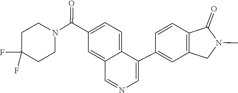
C1C(F)(F)CCN(C(C2=CC=C3C(=C2)C=NC=C3C2=CC3=C(C=C2)C(=O)N(C)C3)=O)C1
